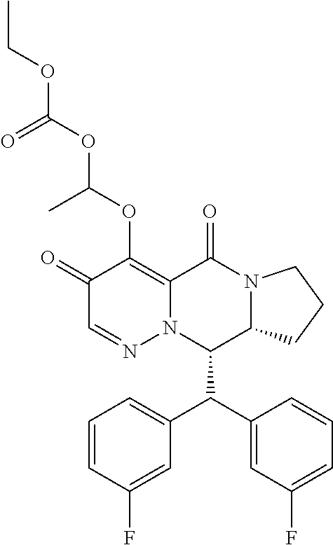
C1(=O)C=NN2C(=C1OC(OC(OCC)=O)C)C(=O)N1C(C2C(C2=CC(F)=CC=C2)C2=CC=CC(F)=C2)CCC1
